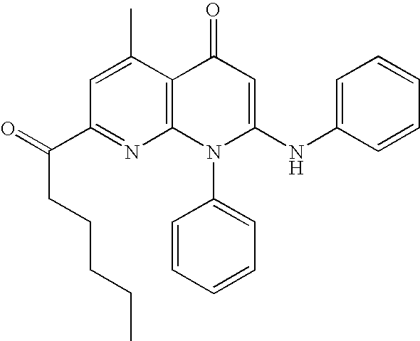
C1(C(=O)CCCCC)=NC2=C(C(C)=C1)C(=O)C=C(NC1=CC=CC=C1)N2C1=CC=CC=C1
